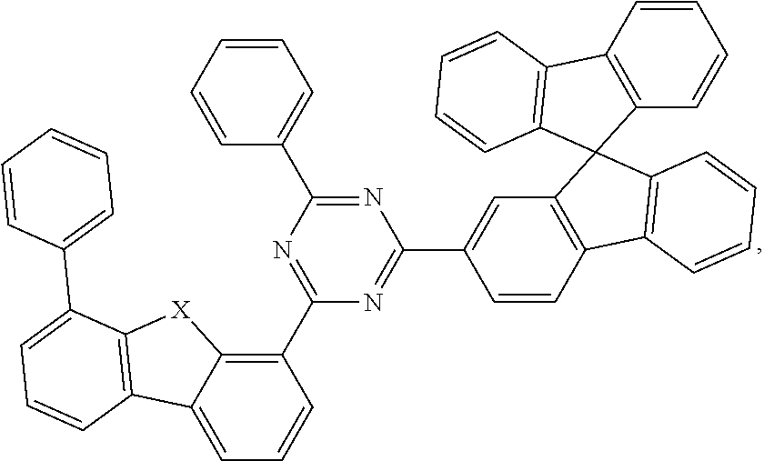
C1(C2=NC(C3=CC=CC=C3)=NC(C3=CC4=C(C=C3)C3=C(C45C4=C(C6=C5C=CC=C6)C=CC=C4)C=CC=C3)=N2)=C2C(=CC=C1)C1=C([X]2)C(C2=CC=CC=C2)=CC=C1
